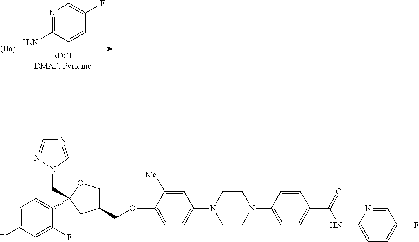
C1CN(C2=CC=C(OCC3COC(CN4C=NC=N4)(C4=CC=C(F)C=C4F)C3)C([Me])=C2)CCN1C1=CC=C(C(=O)NC2=CC=C(F)C=N2)C=C1.N1=C(N)C=CC(F)=C1
